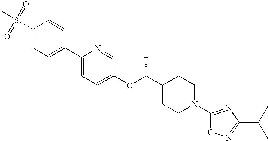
C1(S(C)(=O)=O)=CC=C(C2=CC=C(OC(C3CCN(C4=NC(C(C)C)=NO4)CC3)C)C=N2)C=C1
